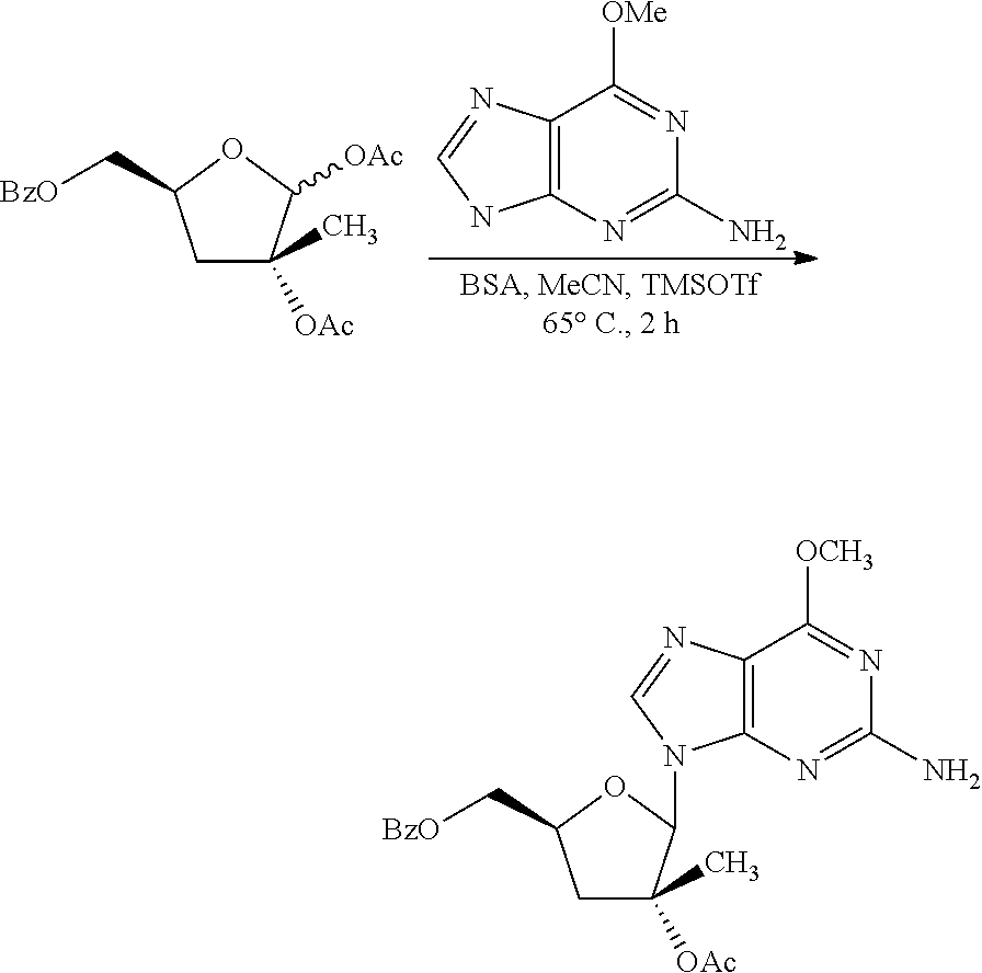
C12=C(N=C(N)N=C1[OMe])NC=N2.C1C([OAc])(C)C([OAc])OC1C[BzO].C1C([OAc])(C)C(N2C3=C(C([OCH3])=NC(N)=N3)N=C2)OC1C[BzO]
